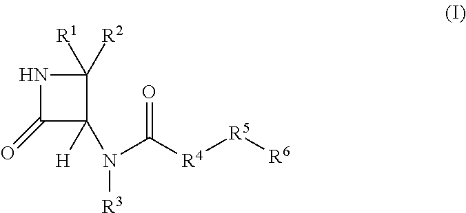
C1(=O)C([H])(N(C([R4][R5][R6])=O)[R3])C([R2])([R1])N1
